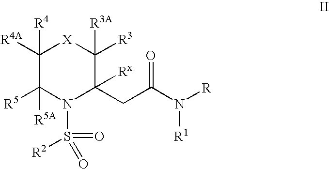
C1([R4A])([R4])C([R5])([R5A])N(S(=O)(=O)[R2])C([Rx])(CC(N([R])[R1])=O)C([R3])([R3A])[X]1
